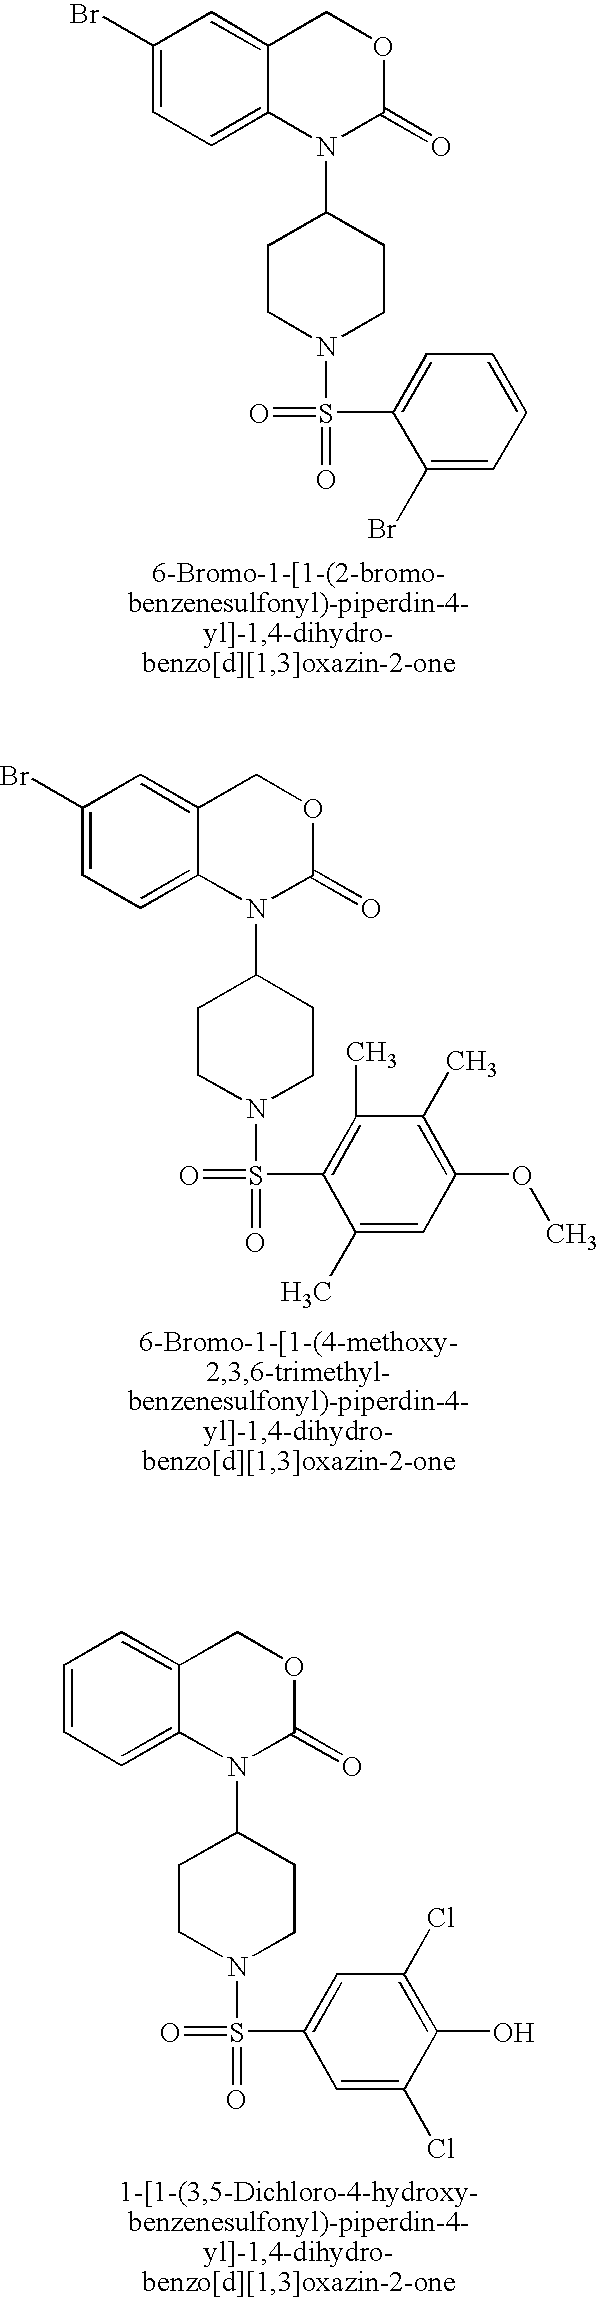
C1(Br)=CC=C2C(=C1)COC(=O)N2C1CCN(S(=O)(=O)C2=CC=CC=C2Br)CC1.C1(Br)=CC=C2C(=C1)COC(=O)N2C1CCN(S(=O)(=O)C2=C(C)C(C)=C(OC)C=C2C)CC1.C1=CC=C2C(=C1)COC(=O)N2C1CCN(S(=O)(=O)C2=CC(Cl)=C(O)C(Cl)=C2)CC1
